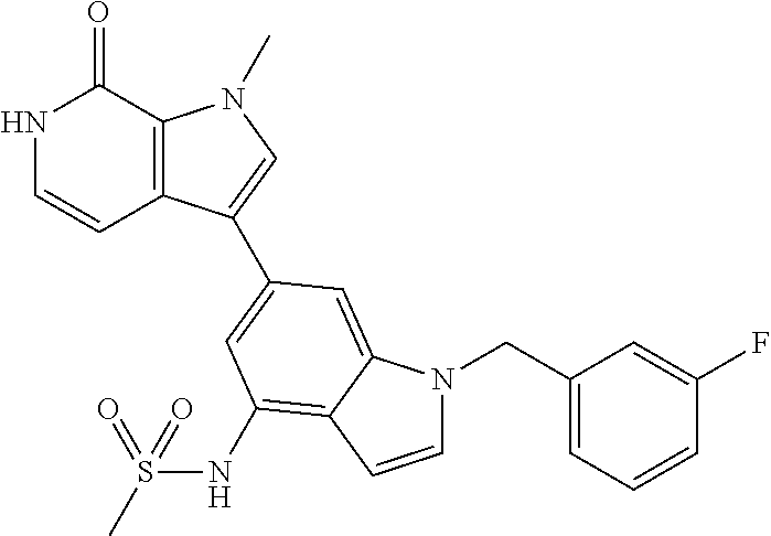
N1C=CC2=C(C1=O)N(C)C=C2C1=CC(NS(C)(=O)=O)=C2C(=C1)N(CC1=CC=CC(F)=C1)C=C2
